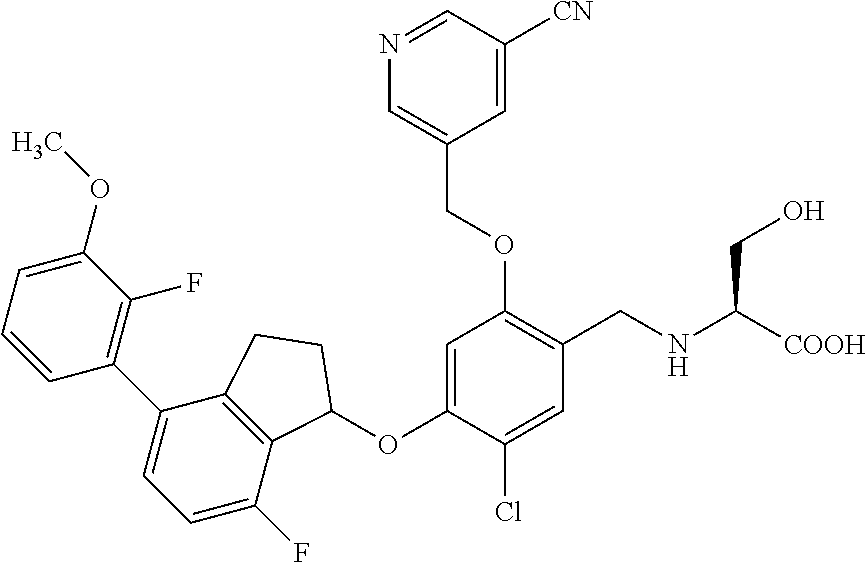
C1=CC=C(OC)C(F)=C1C1=CC=C(F)C2=C1CCC2OC1=CC(OCC2=CN=CC([CN])=C2)=C(CNC([COOH])CO)C=C1Cl
